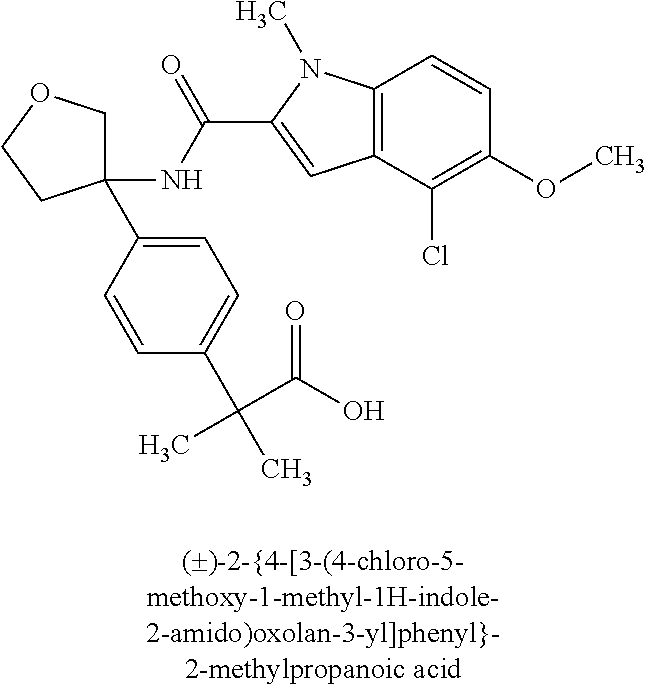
C1(NC(=O)C2=CC3=C(N2C)C=CC(OC)=C3Cl)(C2=CC=C(C(C)(C)C(O)=O)C=C2)COCC1
